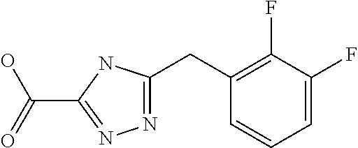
N1=C(CC2=C(F)C(F)=CC=C2)NC(C(=O)O)=N1
